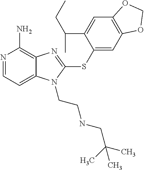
N1=CC=C2C(=C1N)N=C(SC1=CC3=C(C=C1C(CC)C)OCO3)N2CCNCC(C)(C)C
